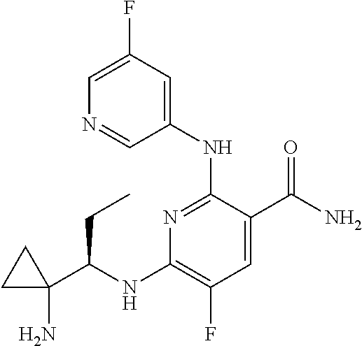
C1(NC(C2(N)CC2)CC)=C(F)C=C(C(N)=O)C(NC2=CC(F)=CN=C2)=N1
